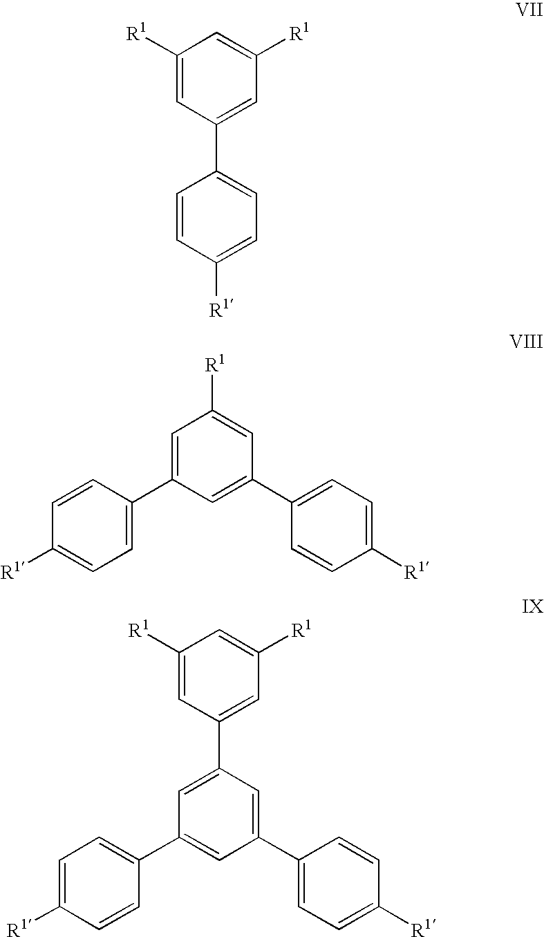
C1([R1])=CC(C2=CC=C([R1])C=C2)=CC([R1])=C1.C1=CC(C2=CC([R1])=CC(C3=CC=C([R1])C=C3)=C2)=CC=C1[R1].C1=C([R1])C=CC(C2=CC(C3=CC=C([R1])C=C3)=CC(C3=CC([R1])=CC([R1])=C3)=C2)=C1
